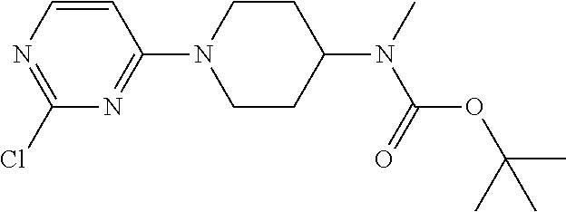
C1=CN=C(Cl)N=C1N1CCC(N(C)C(=O)OC(C)(C)C)CC1
